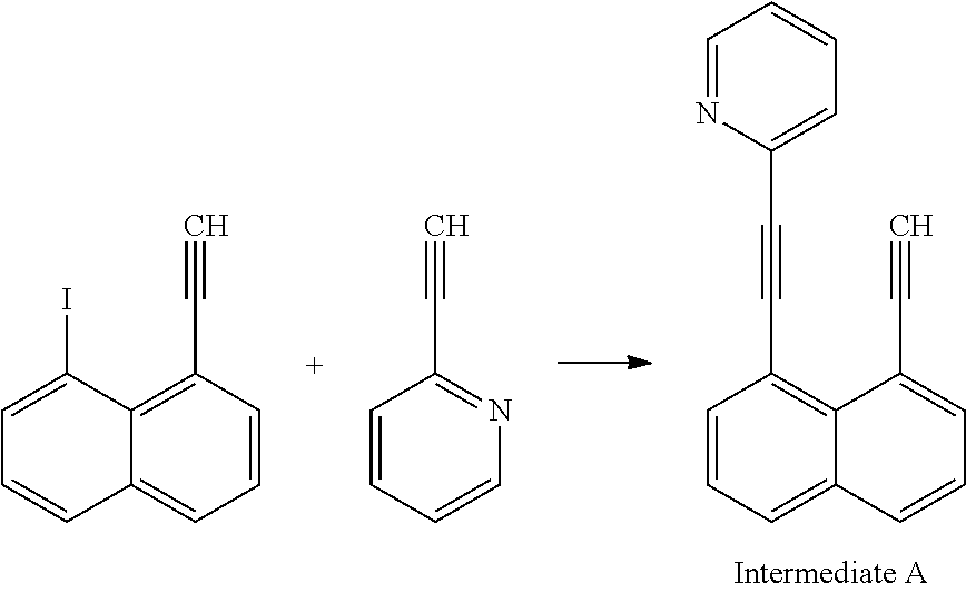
C1=CC(C#C)=C2C(=C1)C=CC=C2I.C1=CC=CC(C#C)=N1.C1=CC2=CC=CC(C#CC3=CC=CC=N3)=C2C(C#C)=C1
